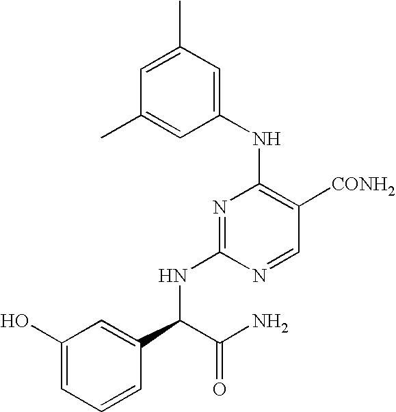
C1=C(C)C=C(NC2=C([CONH2])C=NC(NC(C3=CC(O)=CC=C3)C(N)=O)=N2)C=C1C
